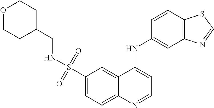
C1(S(=O)(=O)NCC2CCOCC2)=CC=C2C(=C1)C(NC1=CC3=C(C=C1)SC=N3)=CC=N2
